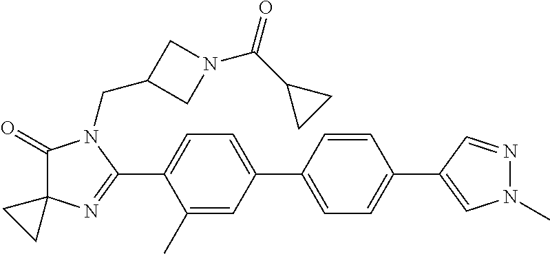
C1(=O)C2(N=C(C3=CC=C(C4=CC=C(C5=CN(C)N=C5)C=C4)C=C3C)N1CC1CN(C(C3CC3)=O)C1)CC2
